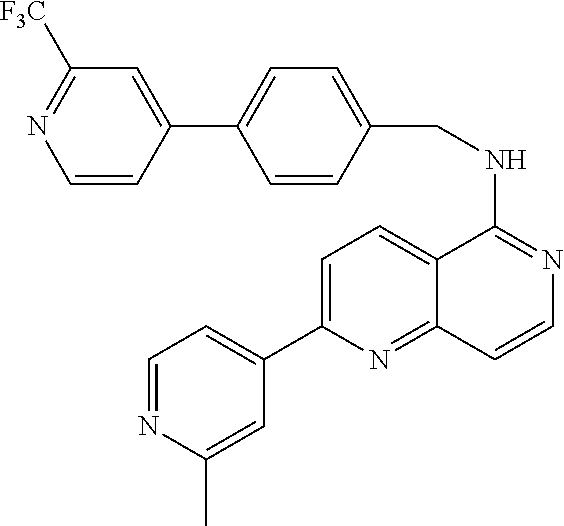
C1=NC(C)=CC(C2=CC=C3C(=N2)C=CN=C3NCC2=CC=C(C3=CC([F3C])=NC=C3)C=C2)=C1
